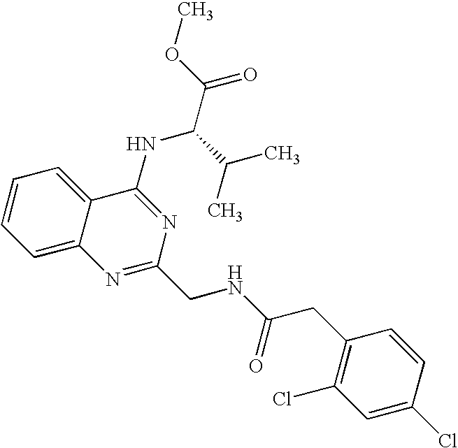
C1=CC=C2C(=C1)C(NC(C(C)C)C(=O)OC)=NC(CNC(=O)CC1=C(Cl)C=C(Cl)C=C1)=N2
